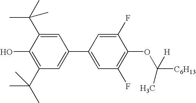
C1(C(C)(C)C)=C(O)C(C(C)(C)C)=CC(C2=CC(F)=C(OC([C6H13])(C)[H])C(F)=C2)=C1
